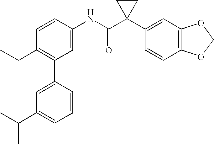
C1(NC(C2(C3=CC4=C(C=C3)OCO4)CC2)=O)=CC(C2=CC(C(C)C)=CC=C2)=C(CC)C=C1
